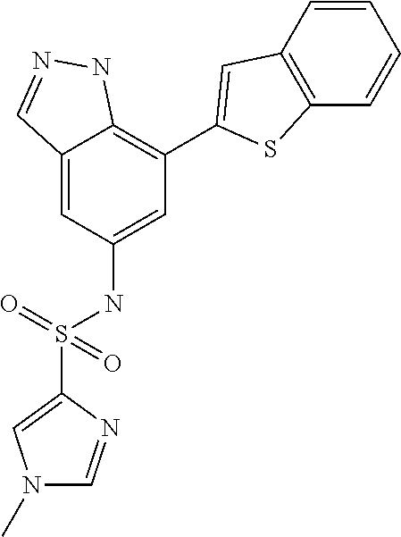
C12=CC(NS(C3=CN(C)C=N3)(=O)=O)=CC(C3=CC4=C(S3)C=CC=C4)=C1NN=C2
